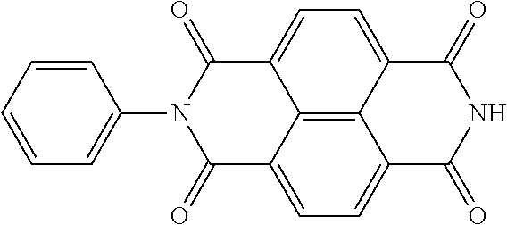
C1=CC(N2C(=O)C3=CC=C4C5=C3C(=CC=C5C(=O)NC4=O)C2=O)=CC=C1
